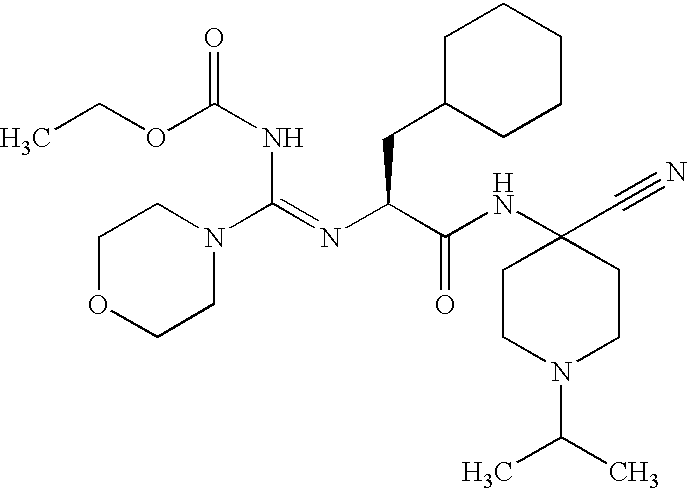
CCOC(NC(N1CCOCC1)=NC(C(NC1(C#N)CCN(C(C)C)CC1)=O)CC1CCCCC1)=O
